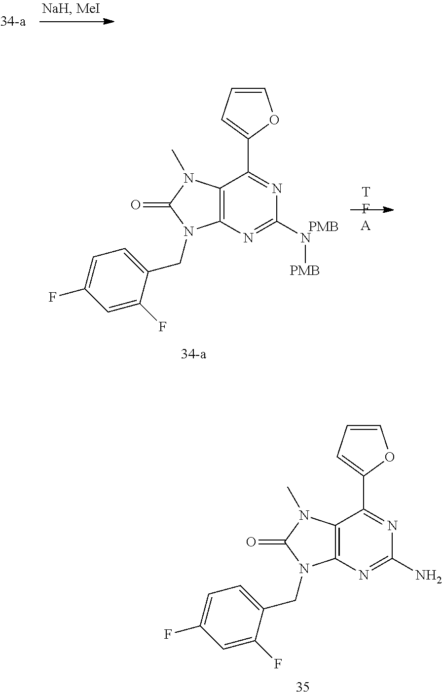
C1(C2=NC(N[PMB])=NC3=C2N(C)C(=O)N3CC2=CC=C(F)C=C2F)=CC=CO1.[PMB].C1(C2=NC(N)=NC3=C2N(C)C(=O)N3CC2=CC=C(F)C=C2F)=CC=CO1
